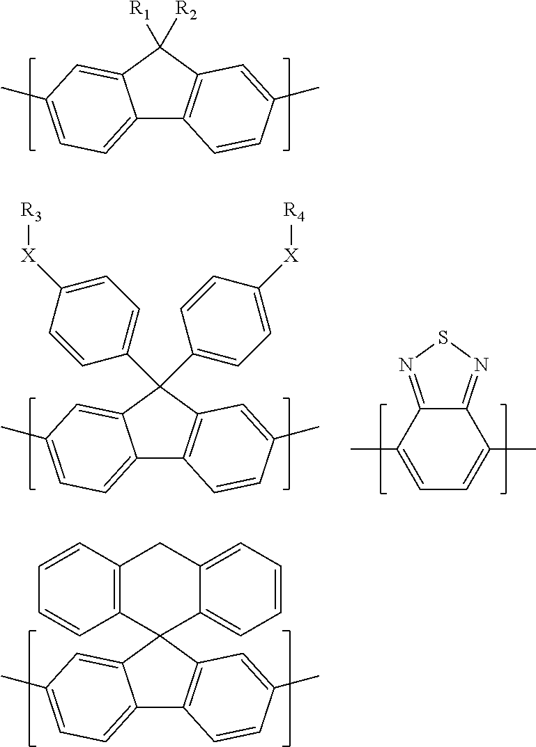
C12=C(C([R2])([R1])C3=CC(C)=CC=C13)C=C(C)C=C2.C12=C(C(C3=CC=C([X][R4])C=C3)(C3=CC=C([X][R3])C=C3)C3=CC(C)=CC=C13)C=C(C)C=C2.C12=NSN=C1C(C)=CC=C2C.C12=C(C3(C4=CC(C)=CC=C14)C1=CC=CC=C1CC1=C3C=CC=C1)C=C(C)C=C2
